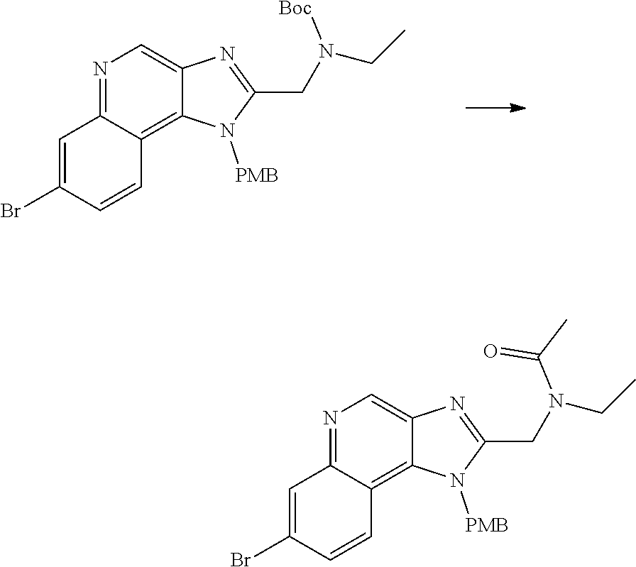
C1=C(Br)C=CC2=C3C(=CN=C12)N=C(CN(CC)[Boc])N3[PMB].C1=C(Br)C=CC2=C3C(=CN=C12)N=C(CN(CC)C(C)=O)N3[PMB]
